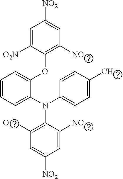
C1=C([O2N])C(OC2=CC=CC=C2N(C2=CC=C(C)C=C2)C2=C([O2N])C=C([NO2])C=C2[NO2])=C([NO2])C=C1[NO2]
